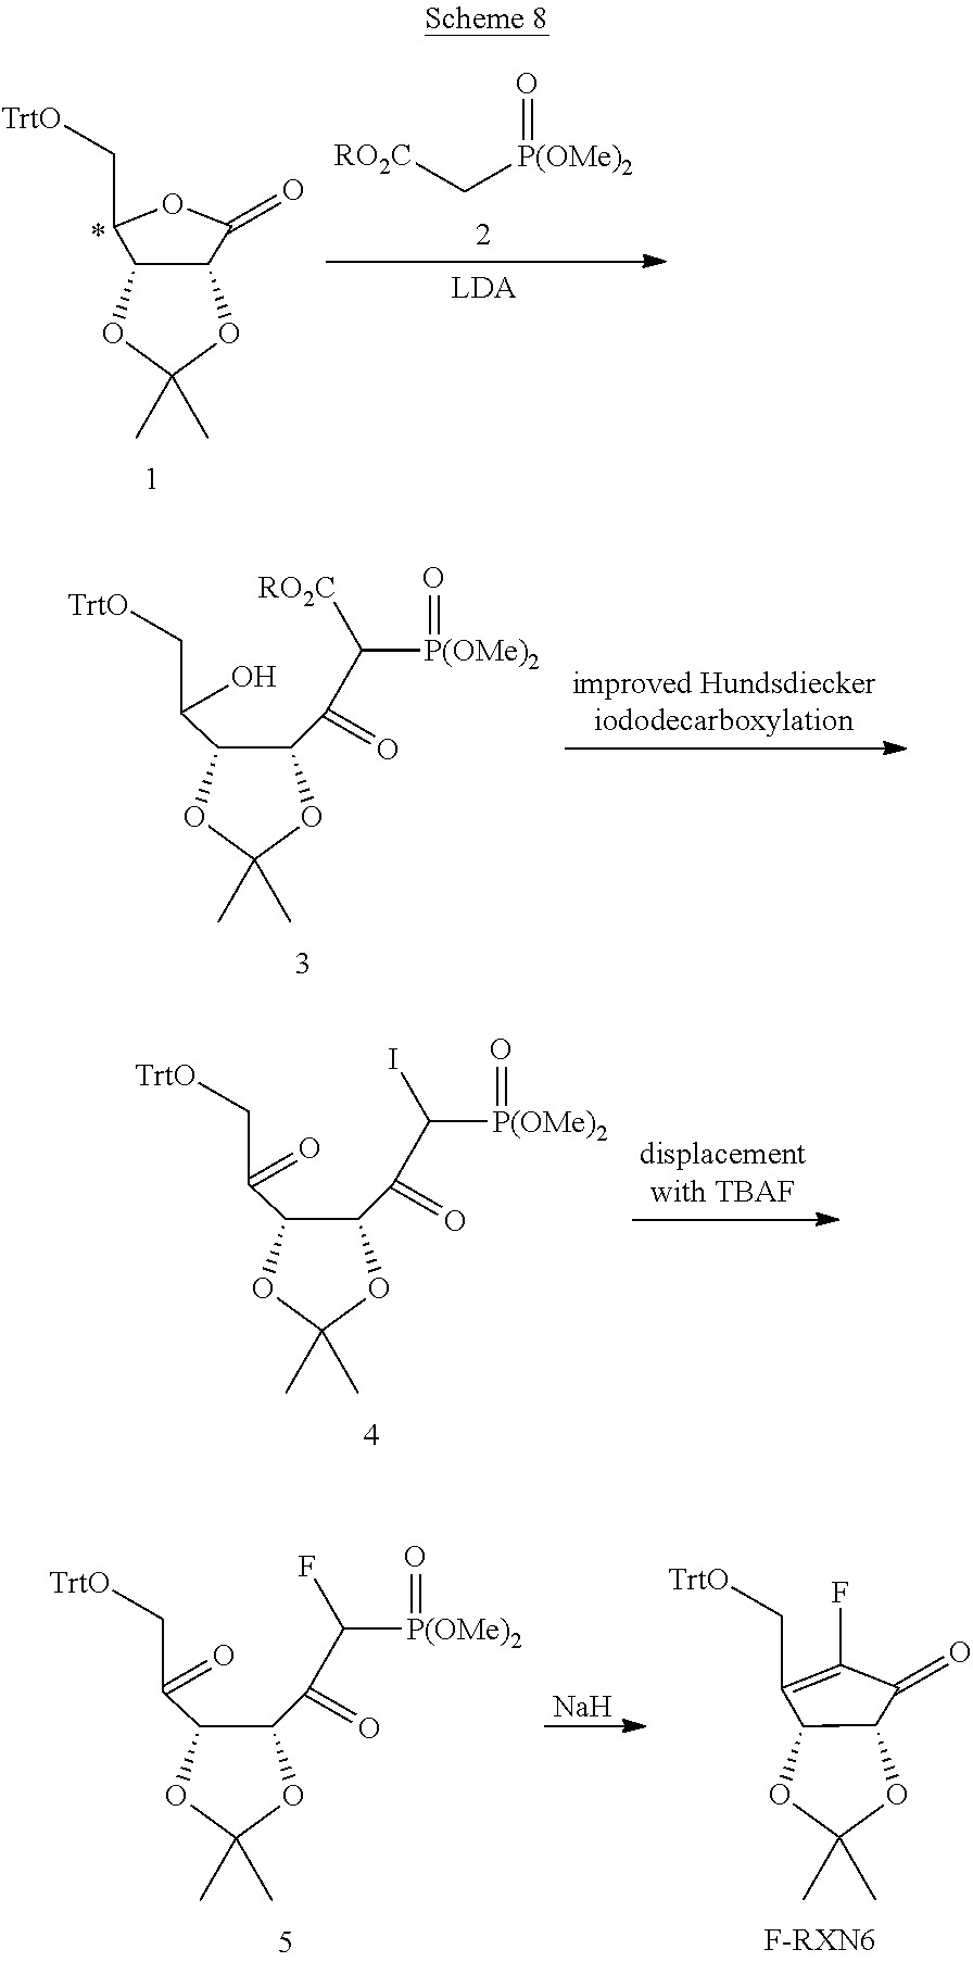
[RO2C]C[P(OMe)2]=O.O1C(C)(C)OC2C1C(C[TrtO])OC2=O.O1C(C)(C)OC(C(C([P(OMe)2]=O)[RO2C])=O)C1C(O)C[TrtO].O1C(C)(C)OC(C(C([P(OMe)2]=O)I)=O)C1C(=O)C[TrtO].O1C(C)(C)OC(C(C([P(OMe)2]=O)F)=O)C1C(=O)C[TrtO].[Na].O1C(C)(C)OC2C1C(C[TrtO])=C(F)C2=O
